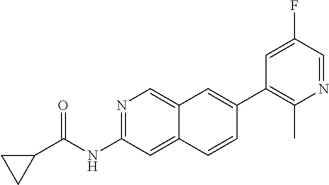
N1=C(NC(C2CC2)=O)C=C2C(=C1)C=C(C1=C(C)N=CC(F)=C1)C=C2
